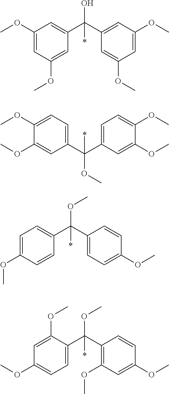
C1(OC)=CC(OC)=CC(C(C2=CC(OC)=CC(OC)=C2)(O)*)=C1.C1(OC)=CC(C(C2=CC=C(OC)C(OC)=C2)(OC)*)=CC=C1OC.C1=C(OC)C=CC(C(C2=CC=C(OC)C=C2)(OC)*)=C1.C1=C(OC)C(C(C2=C(OC)C=C(OC)C=C2)(OC)*)=CC=C1OC
